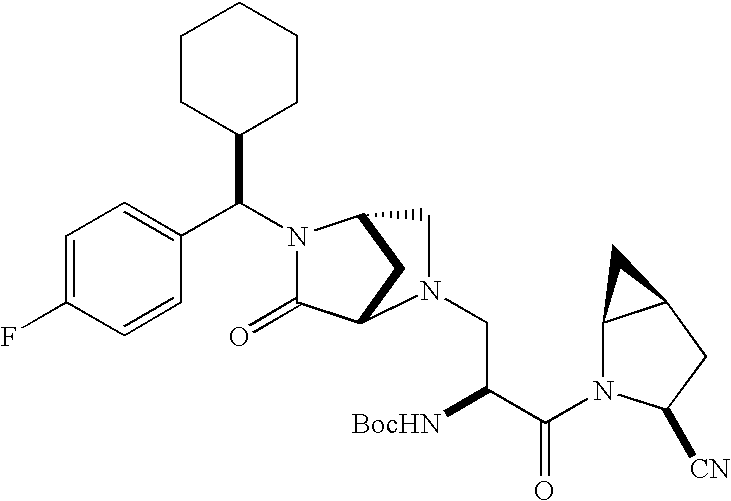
C1=C(F)C=CC(C(C2CCCCC2)N2C(=O)C3CC2CN3CC([BocHN])C(=O)N2C3C(CC2[CN])C3)=C1
